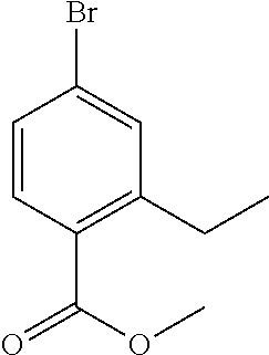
C1=CC(C(OC)=O)=C(CC)C=C1Br
